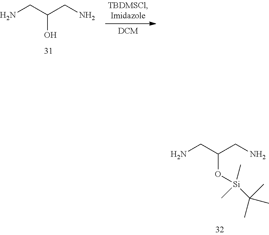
NCC(CN)O[Si](C)(C)C(C)(C)C.NCC(CN)O
